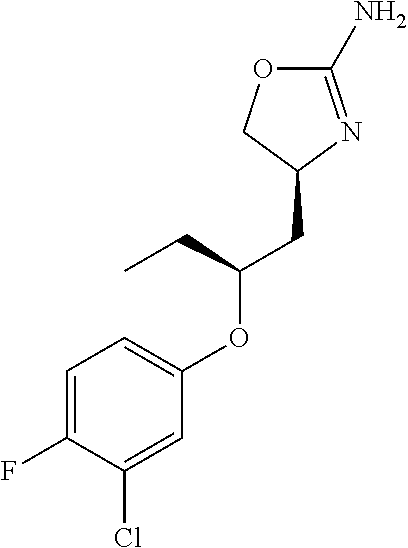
C1(N)=NC(CC(OC2=CC=C(F)C(Cl)=C2)CC)CO1
